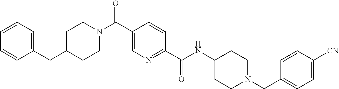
C1(CC2=CC=CC=C2)CCN(C(C2=CN=C(C(NC3CCN(CC4=CC=C([CN])C=C4)CC3)=O)C=C2)=O)CC1
